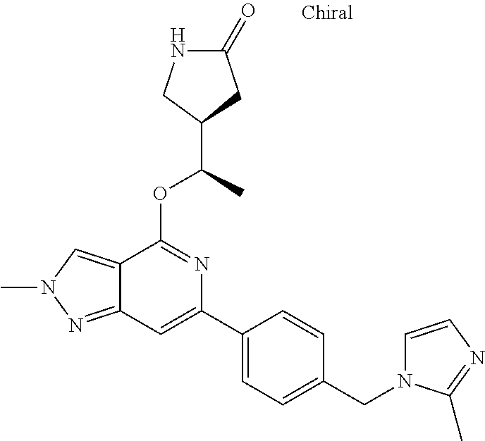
N1C(=O)CC(C(C)OC2=NC(C3=CC=C(CN4C=CN=C4C)C=C3)=CC3=NN(C)C=C23)C1
